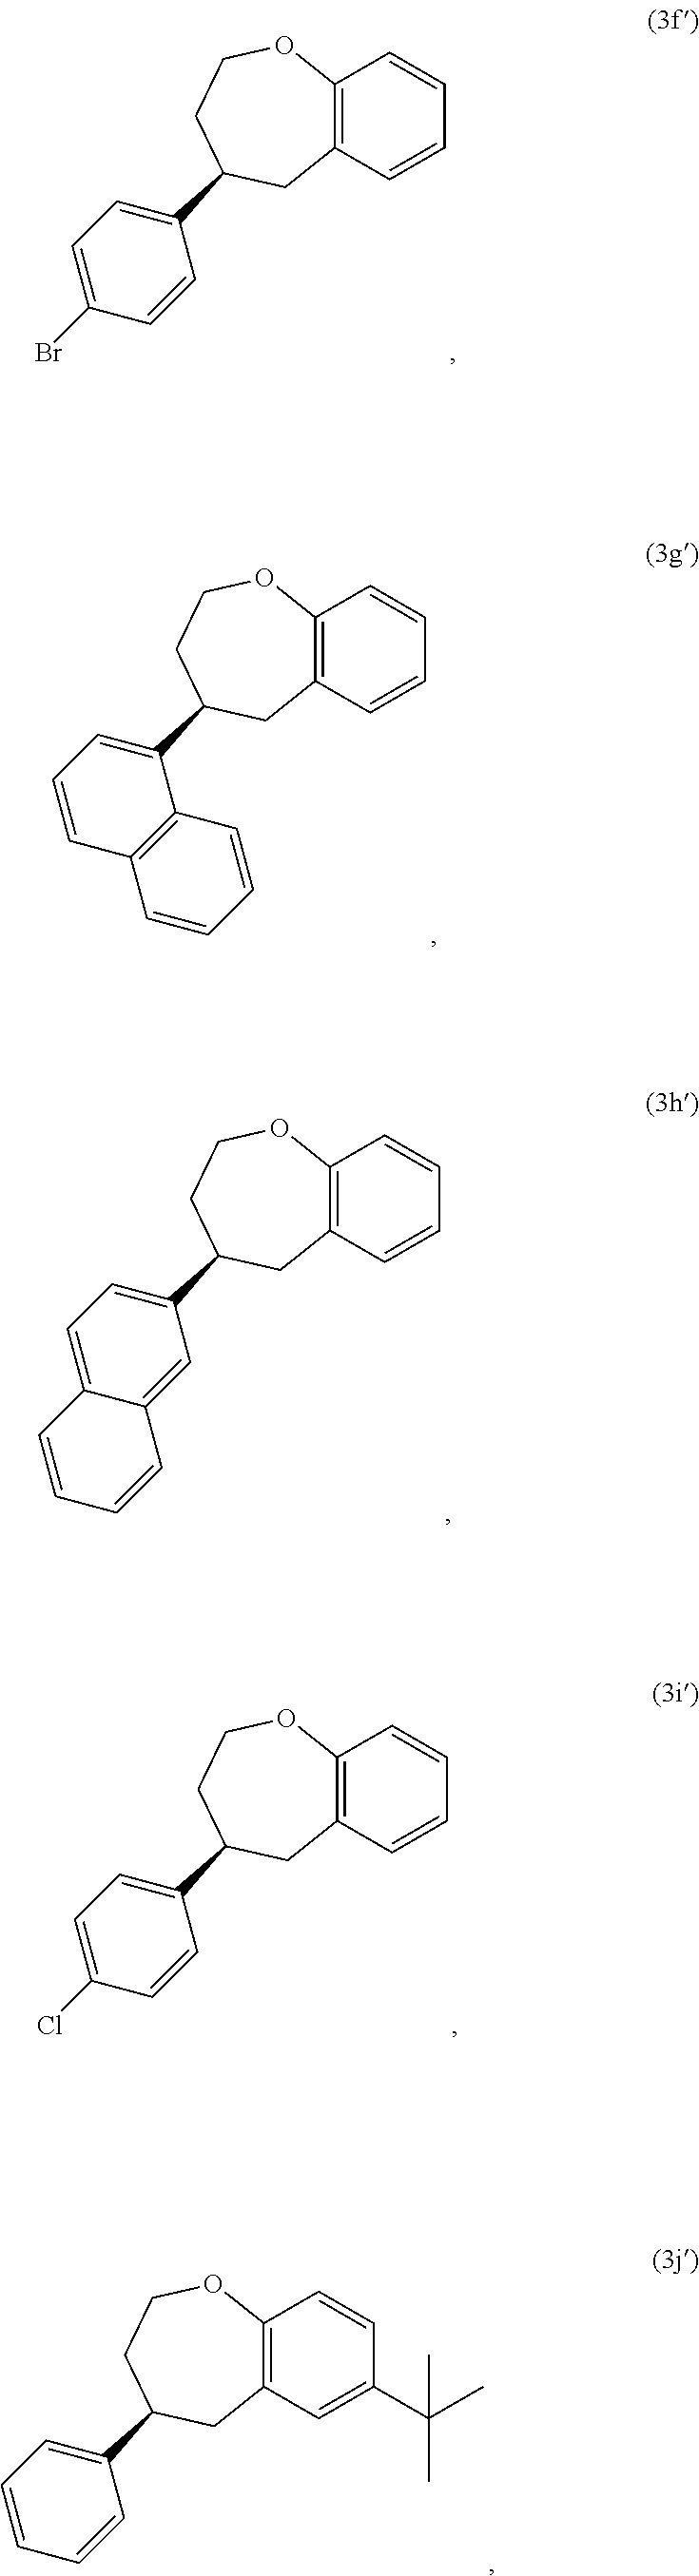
C12=C(C=CC=C1)CC(C1=CC=C(Br)C=C1)CCO2.C12=C(C=CC=C1)CC(C1=CC=CC3=C1C=CC=C3)CCO2.C12=C(C=CC=C1)CC(C1=CC=C3C(=C1)C=CC=C3)CCO2.C12=C(C=CC=C1)CC(C1=CC=C(Cl)C=C1)CCO2.C12=C(C=C(C(C)(C)C)C=C1)CC(C1=CC=CC=C1)CCO2
